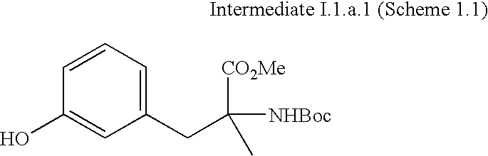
C1(CC([NHBoc])([CO2Me])C)=CC=CC(O)=C1
